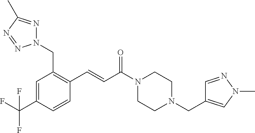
C1=C(C(F)(F)F)C=CC(C=CC(N2CCN(CC3=CN(C)N=C3)CC2)=O)=C1CN1N=C(C)N=N1
